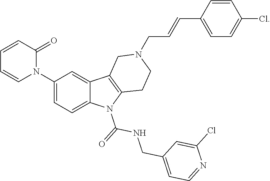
C1(N2C(=O)C=CC=C2)=CC=C2C(=C1)C1=C(N2C(=O)NCC2=CC=NC(Cl)=C2)CCN(CC=CC2=CC=C(Cl)C=C2)C1
